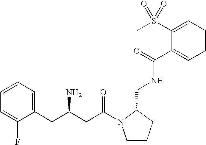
C1=CC=C(CC(N)CC(=O)N2CCCC2CNC(=O)C2=CC=CC=C2S(C)(=O)=O)C(F)=C1
